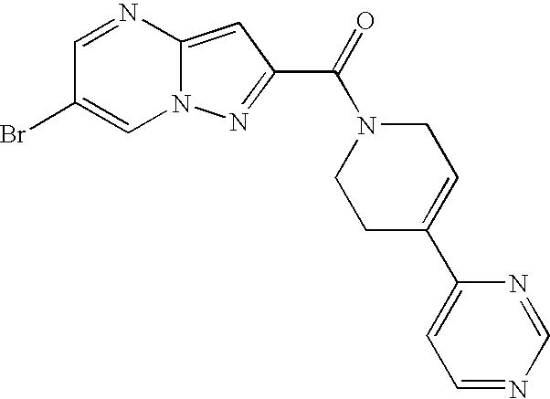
C1=NC2=CC(C(=O)N3CCC(C4=CC=NC=N4)=CC3)=NN2C=C1Br
